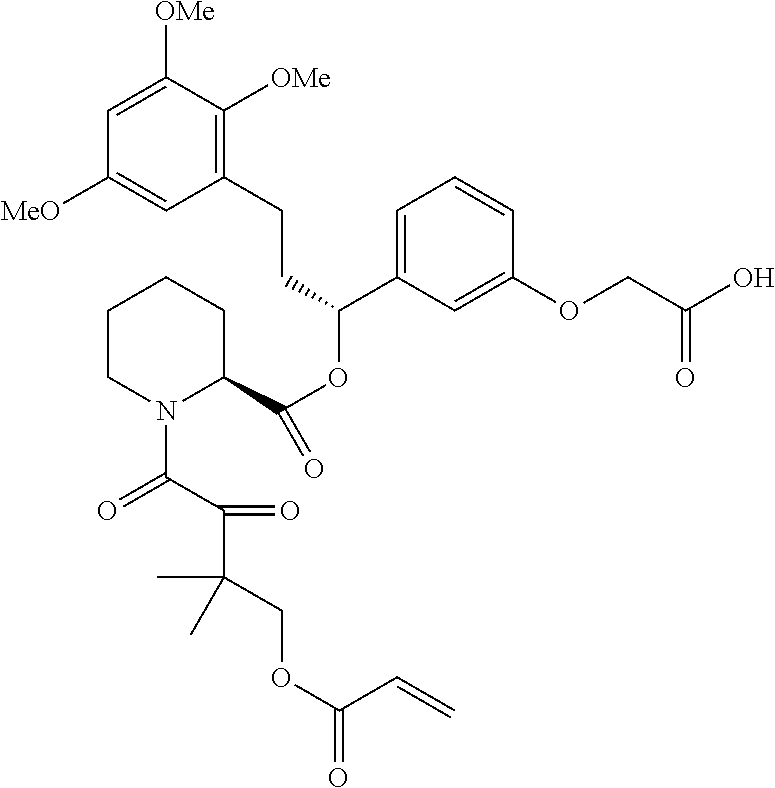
C1=C([OMe])C([OMe])=C(CCC(OC(=O)C2CCCCN2C(C(C(COC(=O)C=C)(C)C)=O)=O)C2=CC=CC(OCC(O)=O)=C2)C=C1[MeO]
